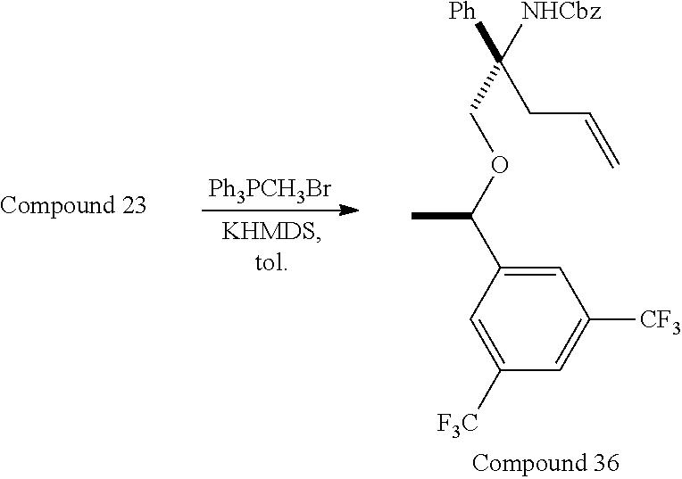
[Ph3PCH3Br].C1=C(C(OCC([Ph])(CC=C)[NHCbz])C)C=C([F3C])C=C1[CF3]
